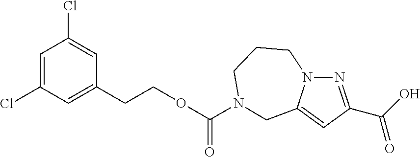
C1(CCOC(N2CCCN3C(=CC(C(=O)O)=N3)C2)=O)=CC(Cl)=CC(Cl)=C1
